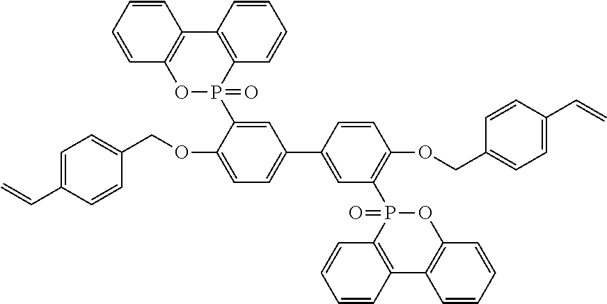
C1=CC=CC2=C1C1=C(P(C3=CC(C4=CC(P5(=O)C6=C(C7=C(O5)C=CC=C7)C=CC=C6)=C(OCC5=CC=C(C=C)C=C5)C=C4)=CC=C3OCC3=CC=C(C=C)C=C3)(=O)O2)C=CC=C1
